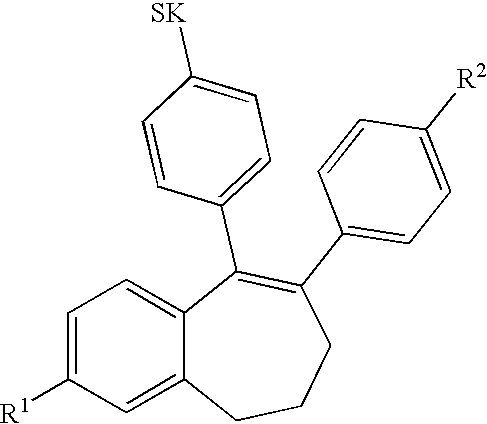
C12=CC=C([R1])C=C1CCCC(C1=CC=C([R2])C=C1)=C2C1=CC=C([SK])C=C1
